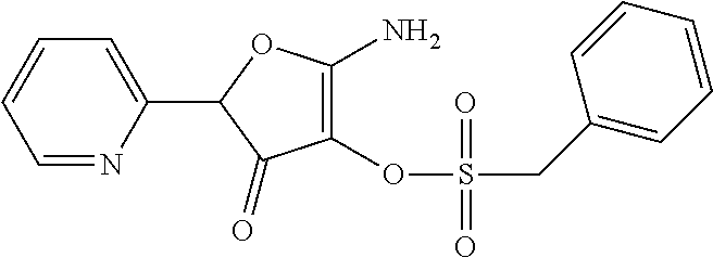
C1(=O)C(OS(CC2=CC=CC=C2)(=O)=O)=C(N)OC1C1=CC=CC=N1
